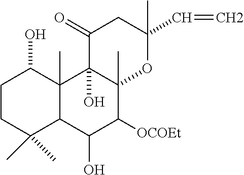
C1CC(C)(C)C2C(C)(C1O)C1(O)C(C)(C([OCOEt])C2O)OC(C)(C=C)CC1=O
